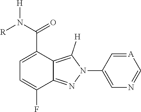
[A]1=CC(N2C([H])=C3C(=N2)C(F)=CC=C3C(N([R])[H])=O)=CN=C1
